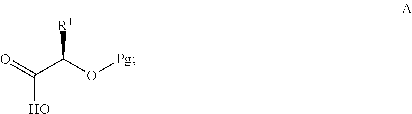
O=C(C(O[Pg])[R1])O
